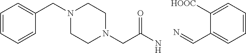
C1=CC=CC(CN2CCN(CC(N)=O)CC2)=C1.N=CC1=CC=CC=C1[HOOC]
